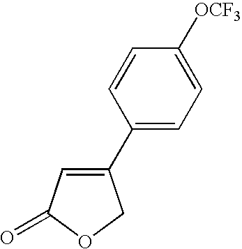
C1(=O)OCC(C2=CC=C([OCF3])C=C2)=C1
